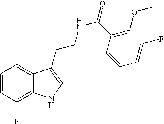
C1=CC(F)=C2C(=C1C)C(CCNC(=O)C1=C(OC)C(F)=CC=C1)=C(C)N2
